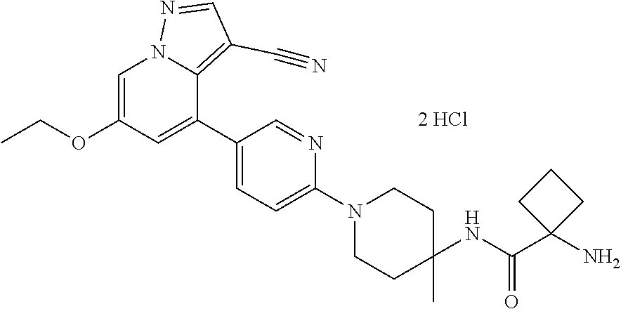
C1=C(OCC)C=C(C2=CC=C(N3CCC(C)(NC(=O)C4(N)CCC4)CC3)N=C2)C2=C(C#N)C=NN12
